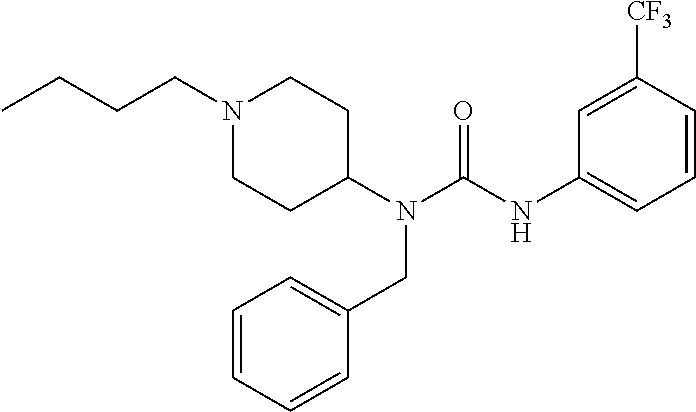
N1(CCCC)CCC(N(CC2=CC=CC=C2)C(=O)NC2=CC=CC([CF3])=C2)CC1
